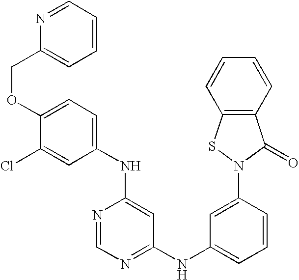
C1(NC2=CC=C(OCC3=CC=CC=N3)C(Cl)=C2)=CC(NC2=CC=CC(N3C(=O)C4=C(S3)C=CC=C4)=C2)=NC=N1
